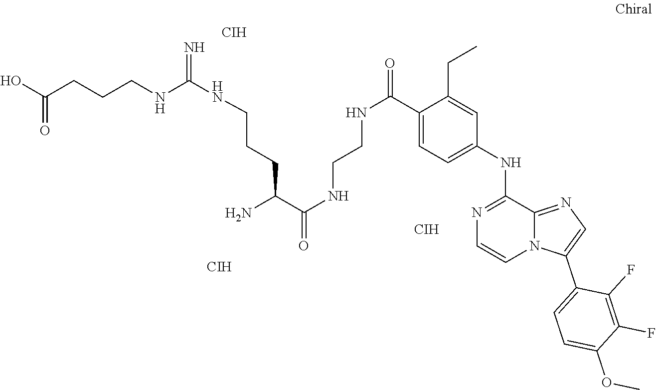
N(C(C1=CC=C(NC2=NC=CN3C2=NC=C3C2=CC=C(OC)C(F)=C2F)C=C1CC)=O)CCNC(=O)C(N)CCCNC(NCCCC(O)=O)=N.[CIH].[CIH].[CIH]
